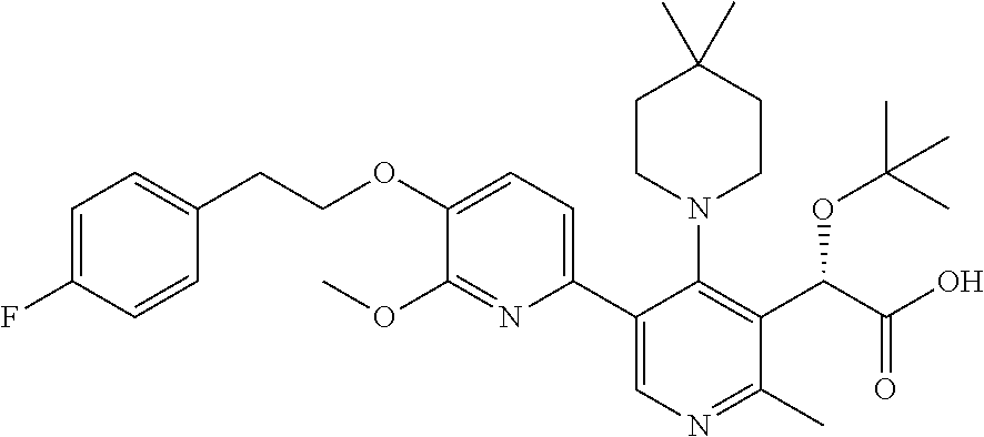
C1=C(F)C=CC(CCOC2=CC=C(C3=CN=C(C)C(C(C(O)=O)OC(C)(C)C)=C3N3CCC(C)(C)CC3)N=C2OC)=C1
